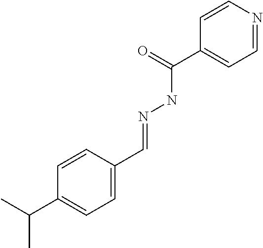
C1=NC=CC(C(=O)NN=CC2=CC=C(C(C)C)C=C2)=C1
